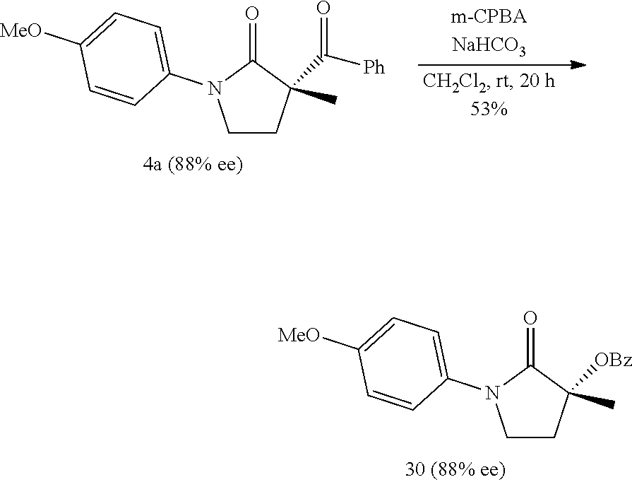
C1CC([OBz])(C)C(=O)N1C1=CC=C([MeO])C=C1.C1CC(C([Ph])=O)(C)C(=O)N1C1=CC=C([MeO])C=C1
